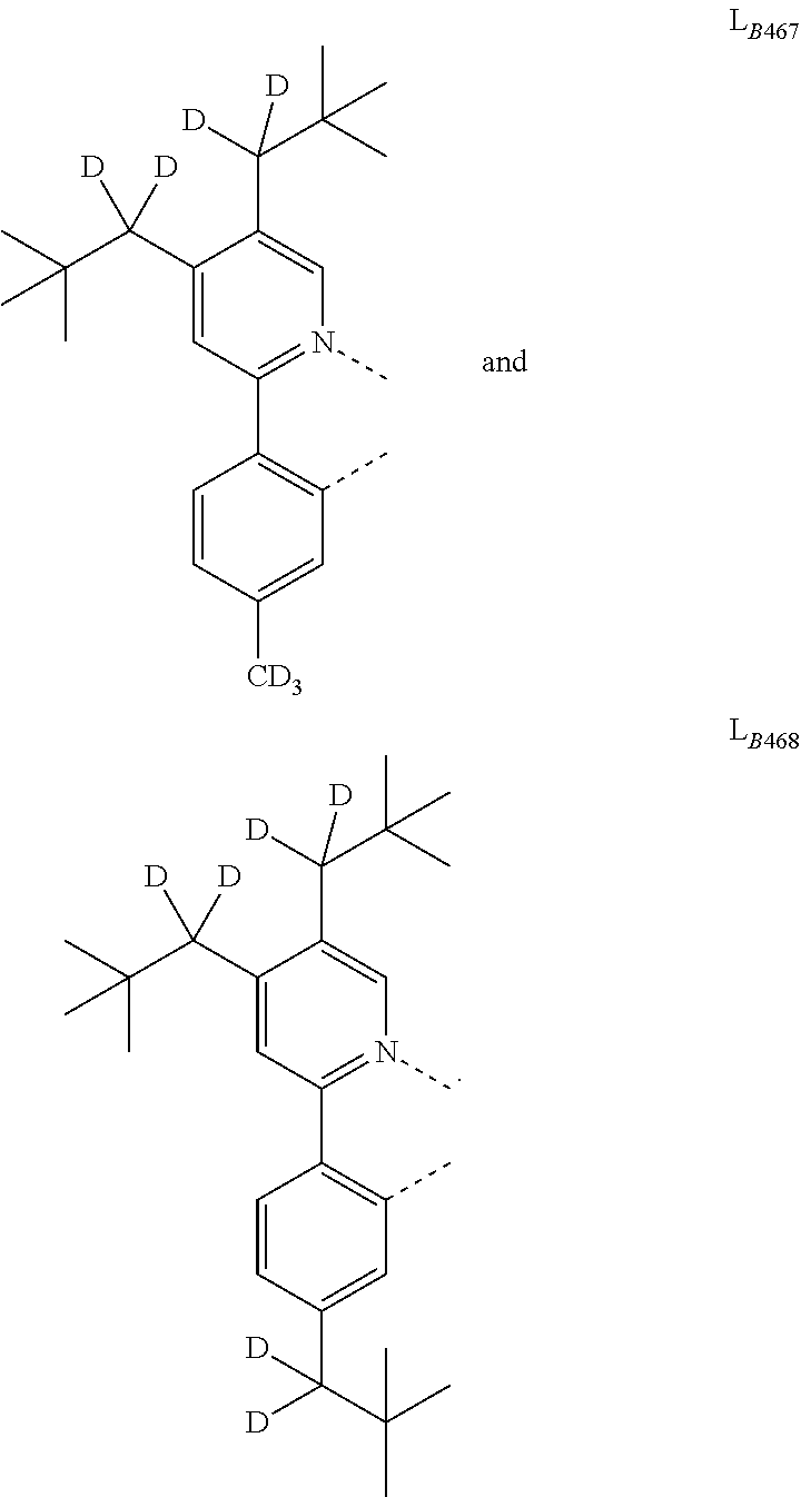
C1(C(C(C)(C)C)([D])[D])=CC(C2=C(C)C=C([CD3])C=C2)=N(C)C=C1C(C(C)(C)C)([D])[D].C1(C(C(C)(C)C)([D])[D])=CC(C2=C(C)C=C(C([D])(C(C)(C)C)[D])C=C2)=N(C)C=C1C(C(C)(C)C)([D])[D]
